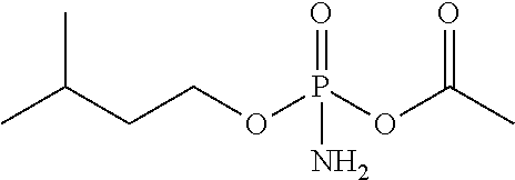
CC(CCOP(OC(C)=O)(=O)N)C
